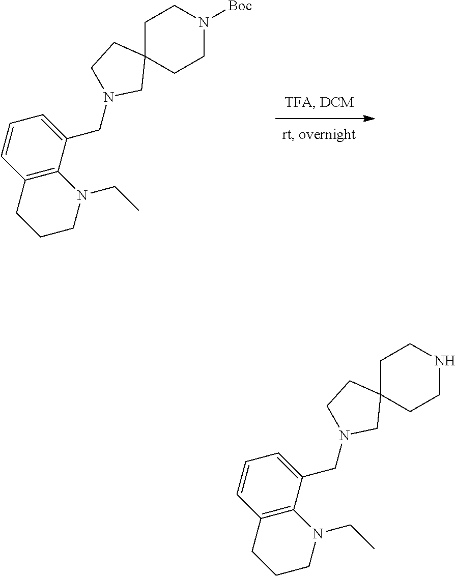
C1C2(CCN([Boc])C1)CCN(CC1=CC=CC3=C1N(CC)CCC3)C2.C1C2(CCNC1)CCN(CC1=CC=CC3=C1N(CC)CCC3)C2
